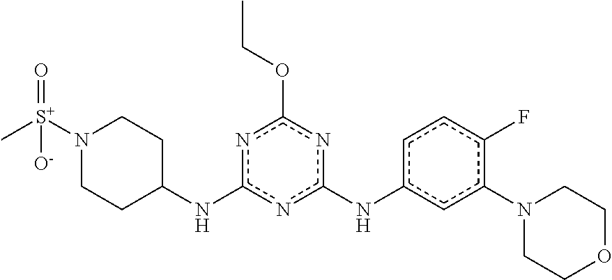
C1C(Nc2nc(Nc3ccc(F)c(N4CCOCC4)c3)nc(OCC)n2)CCN([S+](=O)(C)[O-])C1
